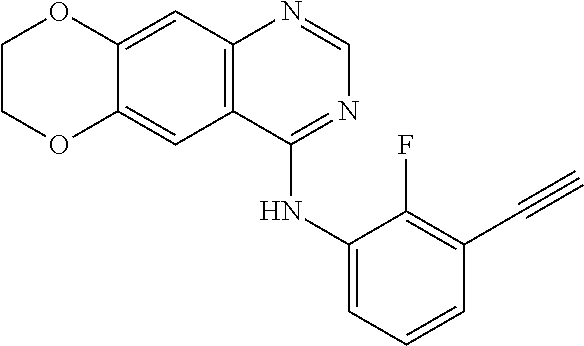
C1COC2=CC3=C(C=C2O1)N=CN=C3NC1=CC=CC(C#C)=C1F
